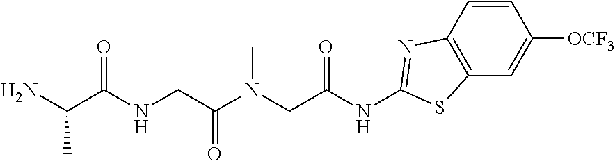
C1=CC([OCF3])=CC2=C1N=C(NC(CN(C(CNC(C(N)C)=O)=O)C)=O)S2
